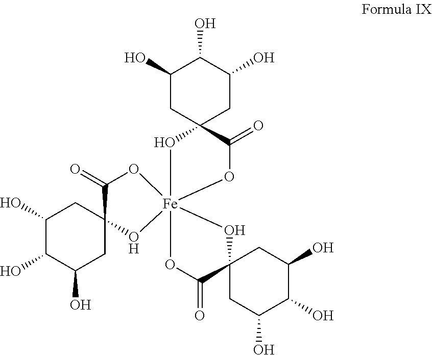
C1(O)CC2(CC(O)C1O)O[Fe]13(OC2=O)(OC(=O)C2(O1)CC(O)C(O)C(O)C2)OC(=O)C1(CC(O)C(O)C(O)C1)O3
